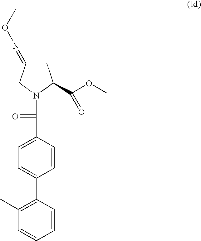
C1C(=NOC)CN(C(C2=CC=C(C3=C(C)C=CC=C3)C=C2)=O)C1C(OC)=O
